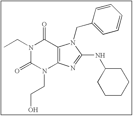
N1(CC)C(=O)N(CCO)C2=C(C1=O)N(CC1=CC=CC=C1)C(NC1CCCCC1)=N2
